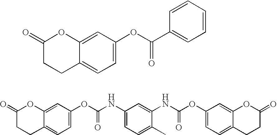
C12=CC(OC(NC3=CC=C(C)C(NC(OC4=CC=C5C(=C4)OC(=O)CC5)=O)=C3)=O)=CC=C1CCC(=O)O2.C12=CC(OC(C3=CC=CC=C3)=O)=CC=C1CCC(=O)O2
